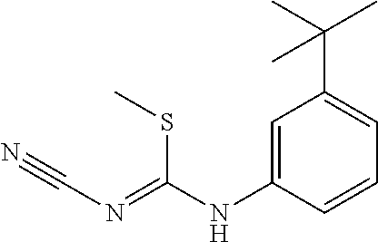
C1=C(NC(=NC#N)SC)C=CC=C1C(C)(C)C
